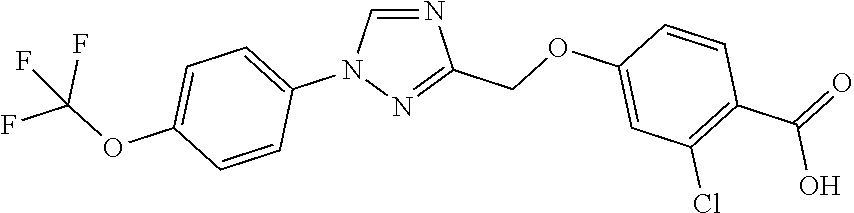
N1=CN(C2=CC=C(OC(F)(F)F)C=C2)N=C1COC1=CC(Cl)=C(C(O)=O)C=C1
